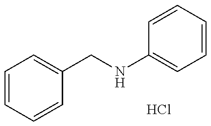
C1=CC=CC(CNC2=CC=CC=C2)=C1.Cl
